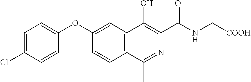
C1=CC(Cl)=CC=C1OC1=CC2=C(C=C1)C(C)=NC(C(NC[COOH])=O)=C2O
